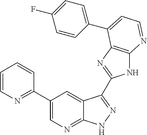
C1(C2=CN=C3C(=C2)C(C2=NC4=C(N2)N=CC=C4C2=CC=C(F)C=C2)=NN3)=NC=CC=C1
